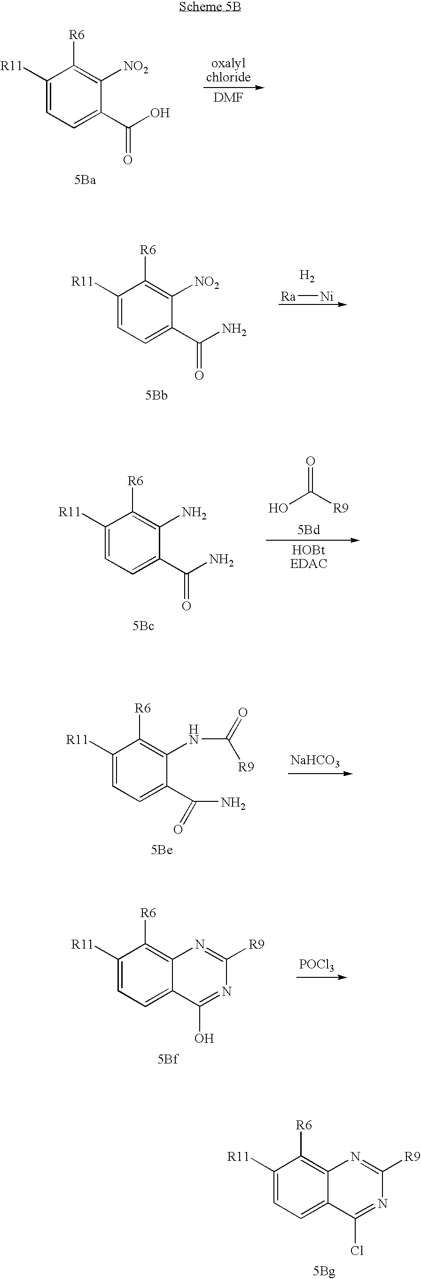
C1([R11])=CC=C(C(O)=O)C([NO2])=C1[R6].[5Ba].C1([R11])=CC=C(C(N)=O)C([NO2])=C1[R6].[5Bb].[H2].[Ra][Ni].C1([R11])=CC=C(C(N)=O)C(N)=C1[R6].[5Bc].OC([R9])=O.[5Bg].C1([R11])=CC=C2C(=C1[R6])N=C([R9])N=C2Cl.C1([R11])=CC=C(C(N)=O)C(NC(=O)[R9])=C1[R6].[5Be].[NaHCO3].[5Bf].C1([R11])=CC=C2C(=C1[R6])N=C([R9])N=C2O.[POCl3]
